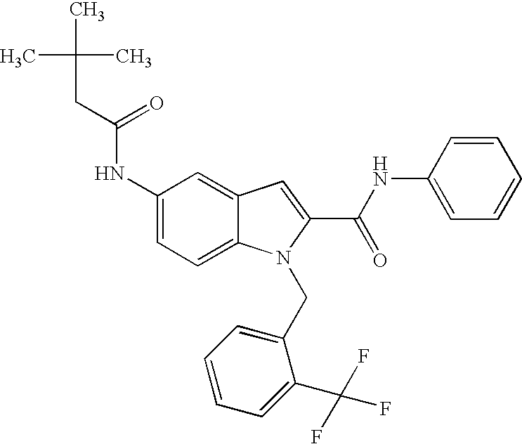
C1(NC(CC(C)(C)C)=O)=CC=C2C(=C1)C=C(C(NC1=CC=CC=C1)=O)N2CC1=CC=CC=C1C(F)(F)F
